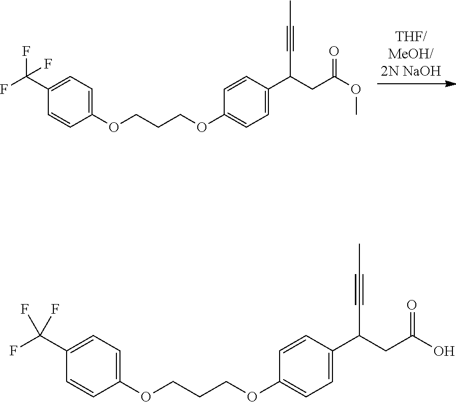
C1=C(C(CC(OC)=O)C#CC)C=CC(OCCCOC2=CC=C(C(F)(F)F)C=C2)=C1.C1=C(C(CC(O)=O)C#CC)C=CC(OCCCOC2=CC=C(C(F)(F)F)C=C2)=C1
